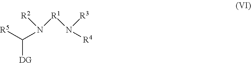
C([DG])([R5])N([R2])[R1]N([R3])[R4]
